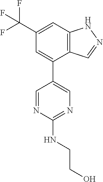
C12=C(C=C(C(F)(F)F)C=C1C1=CN=C(NCCO)N=C1)NN=C2
